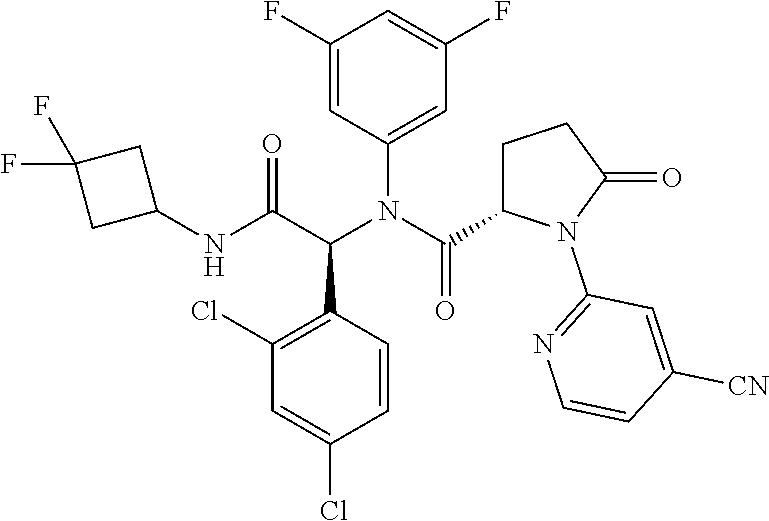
C1(Cl)=C(C(C(NC2CC(F)(F)C2)=O)N(C(=O)C2CCC(=O)N2C2=NC=CC([CN])=C2)C2=CC(F)=CC(F)=C2)C=CC(Cl)=C1
